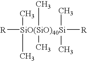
[R][SiO(SiO)40Si]([R])(C)(C)(C)(C)(C)C
